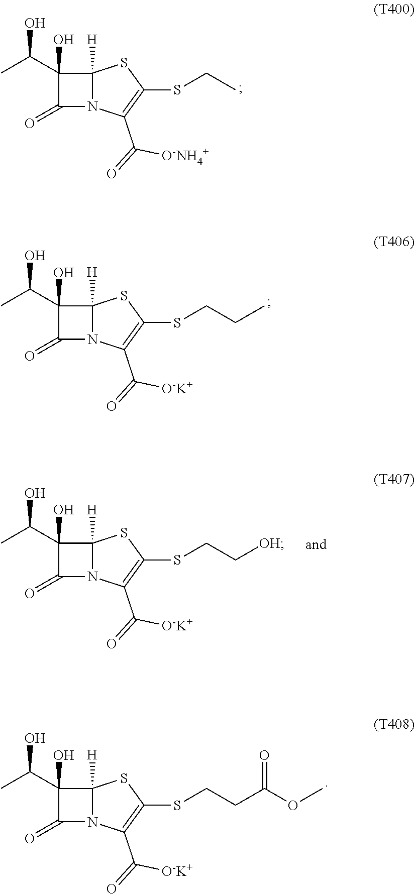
C1(C(C)O)(O)C(=O)N2C1([H])SC(SCCC(OC)=O)=C2C(=O)[O-K+].C1(C(C)O)(O)C(=O)N2C1([H])SC(SCC)=C2C(=O)[O-NH4+].C1(C(C)O)(O)C(=O)N2C1([H])SC(SCCC)=C2C(=O)[O-K+].C1(C(C)O)(O)C(=O)N2C1([H])SC(SCC[OH])=C2C(=O)[O-K+]
